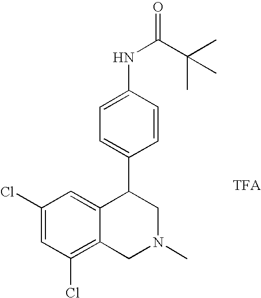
C1(Cl)=C2C(=CC(Cl)=C1)C(C1=CC=C(NC(C(C)(C)C)=O)C=C1)CN(C)C2
